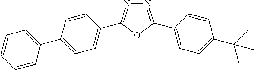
C1=CC=CC(C2=CC=C(C3=NN=C(C4=CC=C(C(C)(C)C)C=C4)O3)C=C2)=C1
